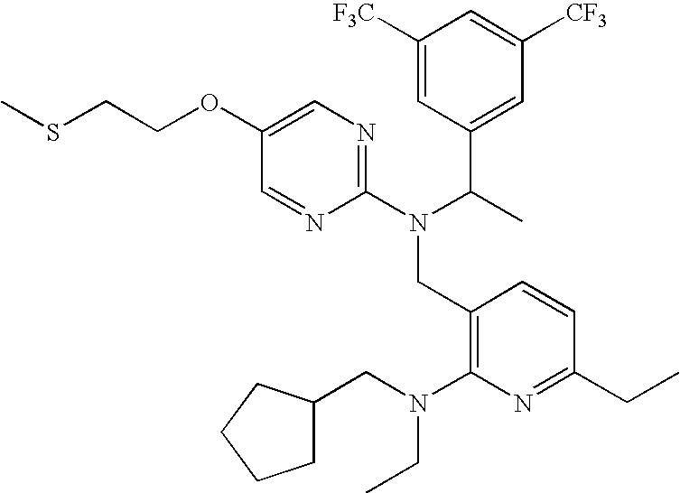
CSCCOC1=CN=C(N(C(C)C2=CC([CF3])=CC([F3C])=C2)CC2=C(N(CC3CCCC3)CC)N=C(CC)C=C2)N=C1
